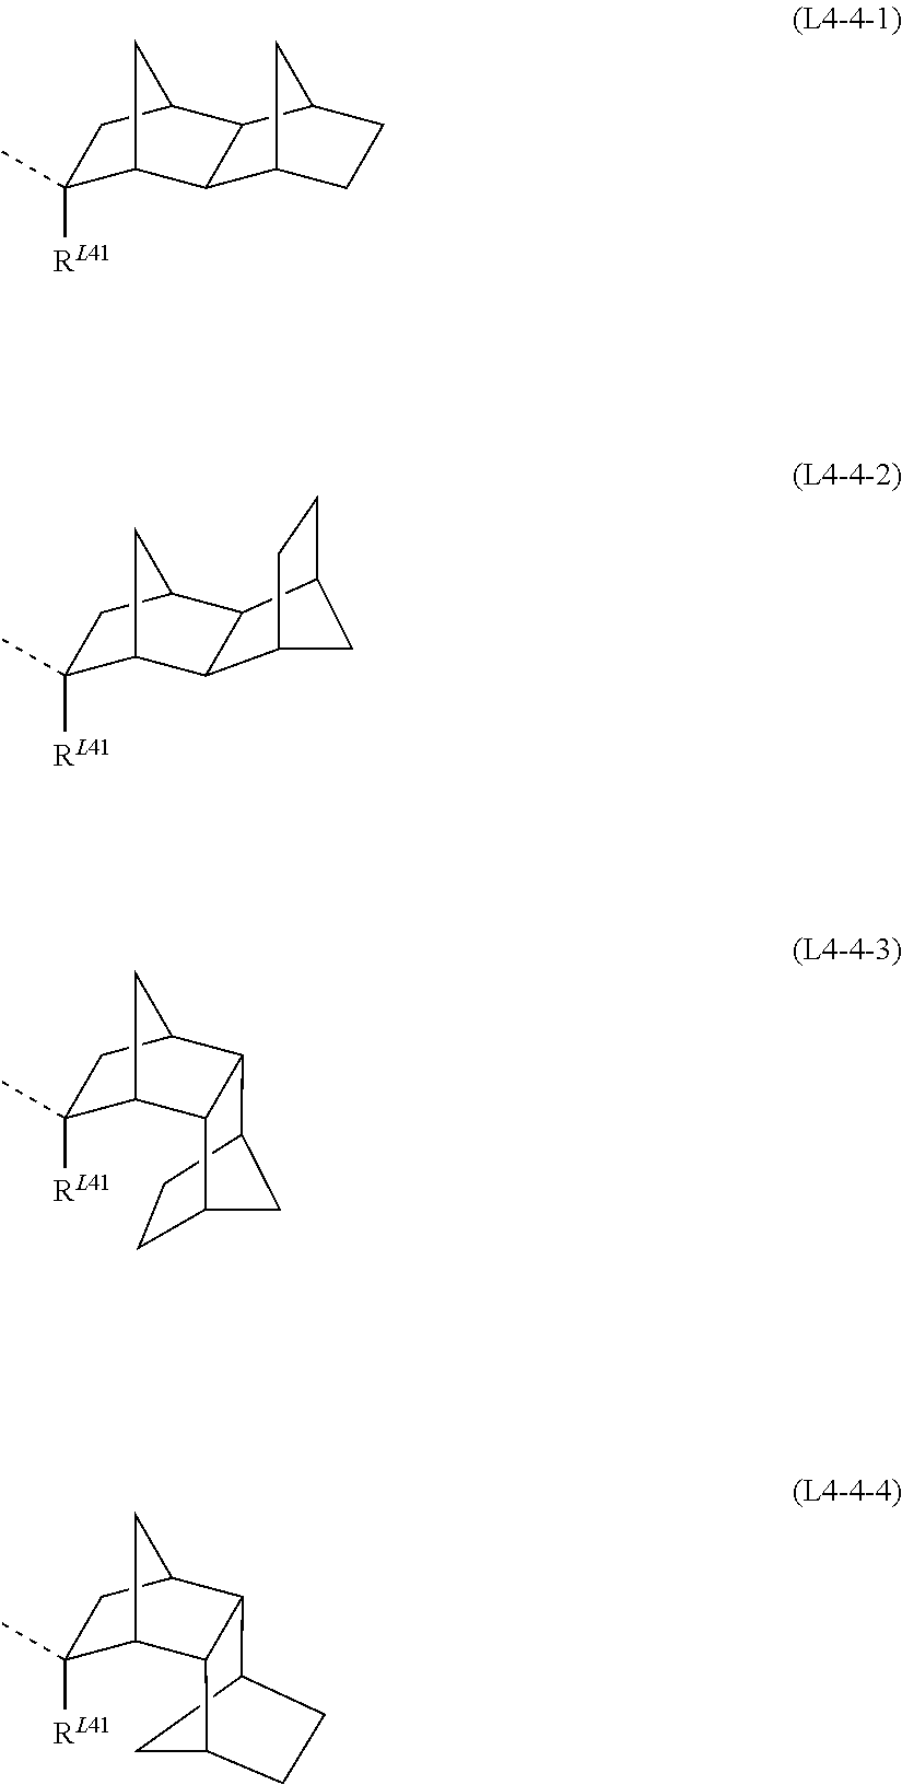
C1(C)([RL41])C2CC(C1)C1C2C2CCC1C2.C1(C)([RL41])C2CC(C1)C1C2C2CCC1C2.C1(C)([RL41])C2CC(C1)C1C3CCC(C21)C3.C1(C)([RL41])C2CC(C1)C1C3CC(CC3)C21
